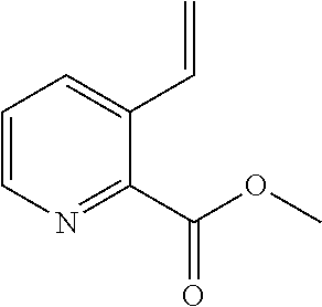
C1=CN=C(C(OC)=O)C(C=C)=C1
